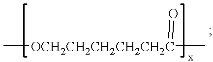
C[OCH2CH2CH2CH2CH2C](C)=O
